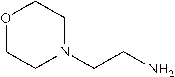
N1(CCN)CCOCC1
